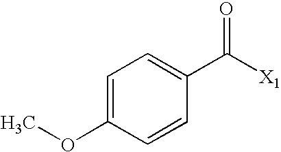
C1=C(OC)C=CC(C([X1])=O)=C1
